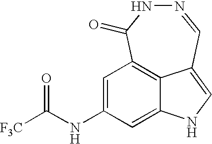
[F3C]C(NC1=CC2=C3C(=C1)NC=C3C=NNC2=O)=O
